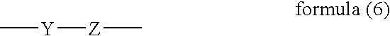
C[Y][Z]C
